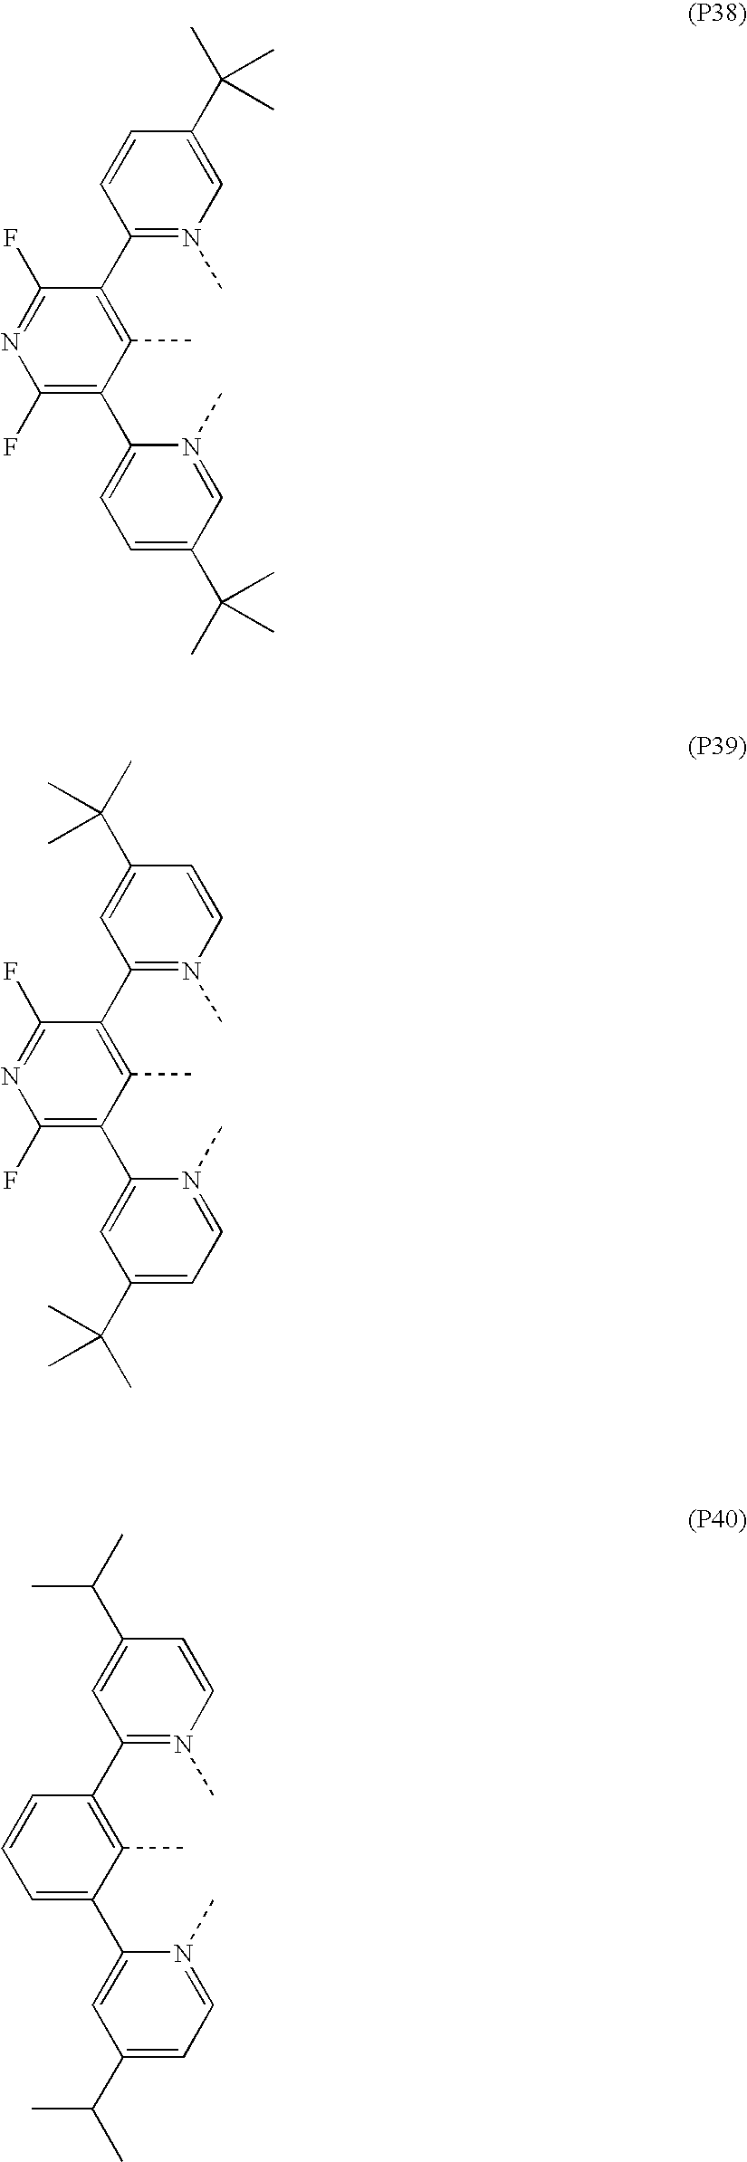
C1(C2=C(C)C(C3=CC=C(C(C)(C)C)C=N3C)=C(F)N=C2F)=N(C)C=C(C(C)(C)C)C=C1.C1(C2=C(C)C(C3=CC(C(C)(C)C)=CC=N3C)=C(F)N=C2F)=N(C)C=CC(C(C)(C)C)=C1.C1(C2=C(C)C(C3=CC(C(C)C)=CC=N3C)=CC=C2)=N(C)C=CC(C(C)C)=C1
